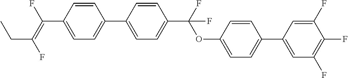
C1=CC(C(=C(F)CC)F)=CC=C1C1=CC=C(C(OC2=CC=C(C3=CC(F)=C(F)C(F)=C3)C=C2)(F)F)C=C1
